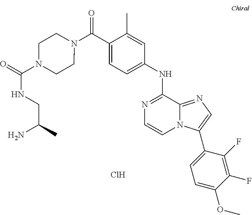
N1=C(NC2=CC=C(C(=O)N3CCN(C(NCC(N)C)=O)CC3)C(C)=C2)C2=NC=C(C3=CC=C(OC)C(F)=C3F)N2C=C1.Cl
